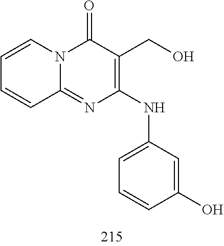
C1=CC=CC2=NC(NC3=CC=CC(O)=C3)=C(CO)C(=O)N12
